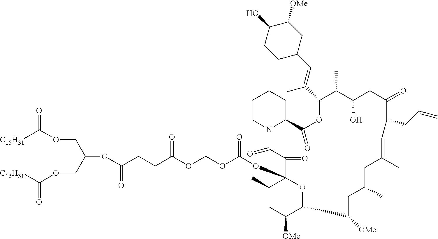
C1CN2C(CC1)C(=O)OC(C(=CC1CCC(O)C([OMe])C1)C)C(C)C(O)CC(=O)C(CC=C)C=C(C)CC(C)CC([OMe])C1C([OMe])CC(C)C(OC(OCOC(CCC(OC(COC([C15H31])=O)COC([C15H31])=O)=O)=O)=O)(C(=O)C2=O)O1
